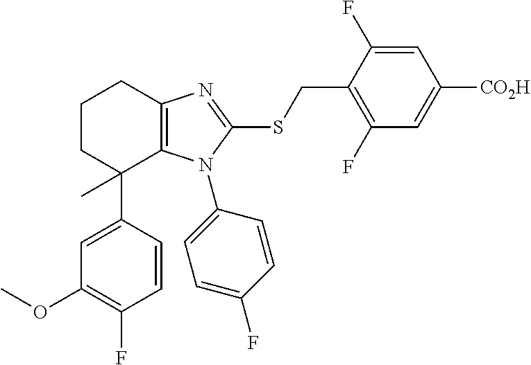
C1=CC(C2(C)C3=C(N=C(SCC4=C(F)C=C([CO2H])C=C4F)N3C3=CC=C(F)C=C3)CCC2)=CC(OC)=C1F
